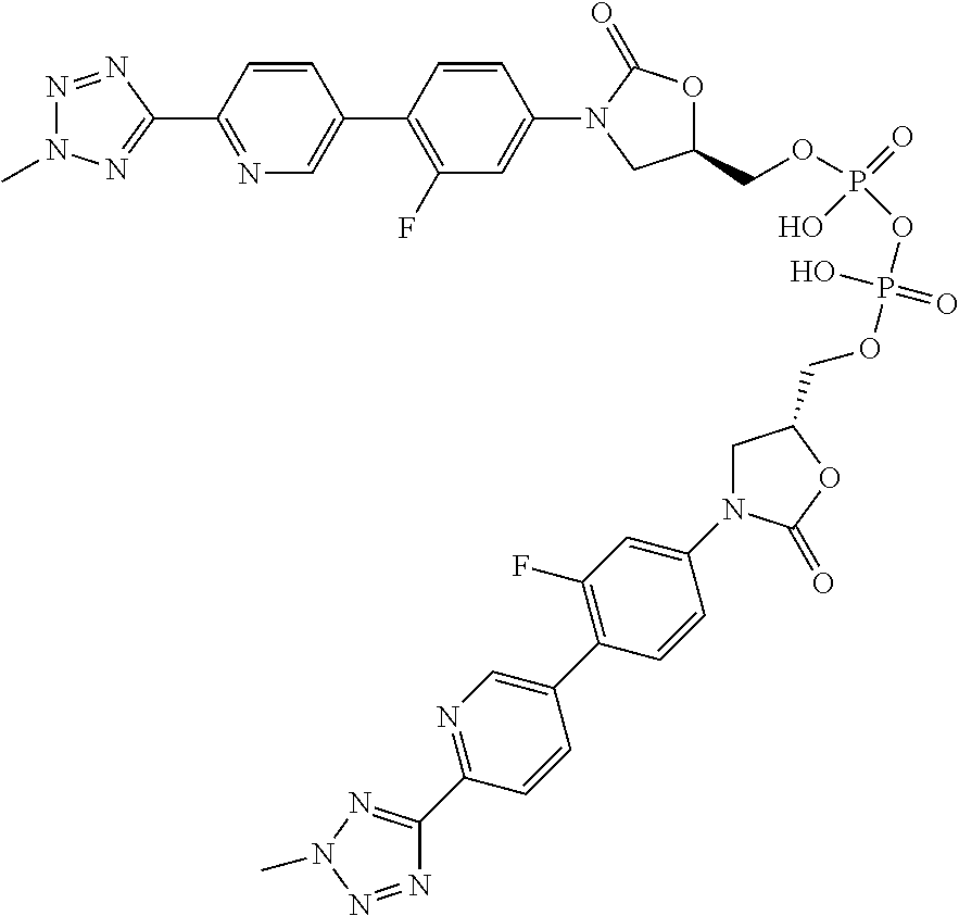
N1=NC(C2=NC=C(C3=C(F)C=C(N4C(=O)OC(COP(OP(OCC5CN(C6=CC(F)=C(C7=CN=C(C8=NN(C)N=N8)C=C7)C=C6)C(=O)O5)(=O)O)(O)=O)C4)C=C3)C=C2)=NN1C
